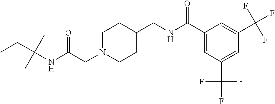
C(N1CCC(CNC(C2=CC(C(F)(F)F)=CC(C(F)(F)F)=C2)=O)CC1)C(NC(CC)(C)C)=O
